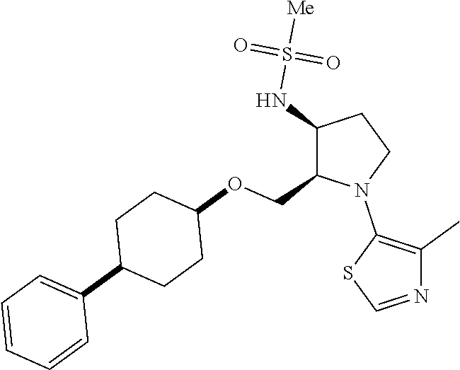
C1(NS([Me])(=O)=O)C(COC2CCC(C3=CC=CC=C3)CC2)N(C2=C(C)N=CS2)CC1
